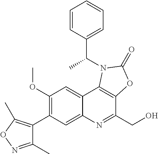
C1(C2=C(OC)C=C3C(=C2)N=C(CO)C2=C3N(C(C3=CC=CC=C3)C)C(=O)O2)=C(C)ON=C1C
